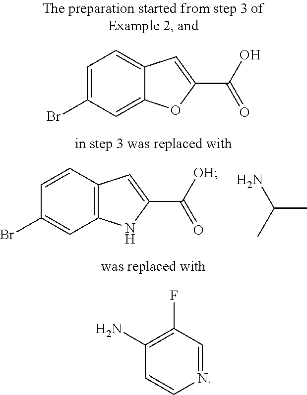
C12=C(C=CC(Br)=C1)C=C(C([OH])=O)N2.CC(C)N.C12=CC(Br)=CC=C1C=C(C(O)=O)O2.N1=CC(F)=C(N)C=C1
